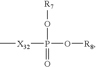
[R7]OP([X32]C)(O[R8])=O
